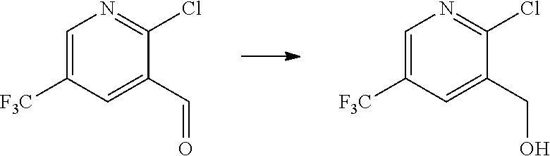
C1=C([F3C])C=C(C=O)C(Cl)=N1.C1=C([F3C])C=C(CO)C(Cl)=N1
